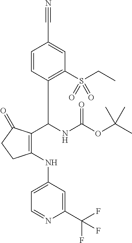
C1=C(NC2=C(C(NC(OC(C)(C)C)=O)C3=C(S(CC)(=O)=O)C=C(C#N)C=C3)C(=O)CC2)C=C(C(F)(F)F)N=C1
